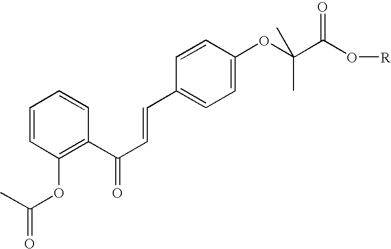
C1=CC(OC(C)=O)=C(C(C=CC2=CC=C(OC(C(O[R])=O)(C)C)C=C2)=O)C=C1
